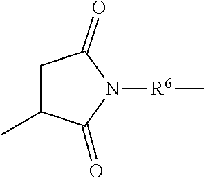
C1C(C)C(=O)N([R6]C)C1=O
